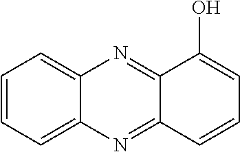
C1=CC=C2C(=C1)N=C1C(=N2)C=CC=C1O
